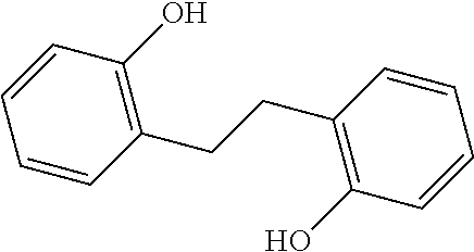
C1=CC=CC(O)=C1CCC1=C(O)C=CC=C1
